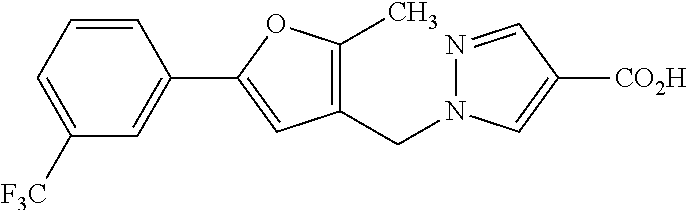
C1=CC=C([F3C])C=C1C1=CC(CN2N=CC([CO2H])=C2)=C(C)O1
